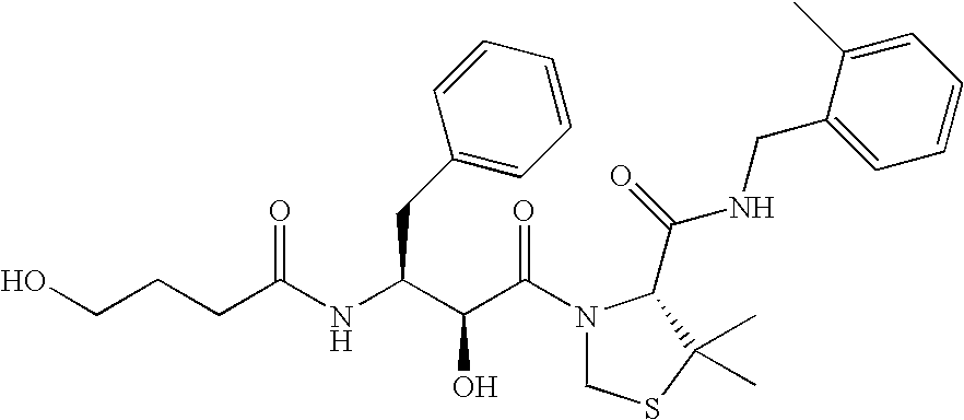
C(CCC(NC(C(C(=O)N1CSC(C)(C)C1C(=O)NCC1=CC=CC=C1C)O)CC1=CC=CC=C1)=O)O
